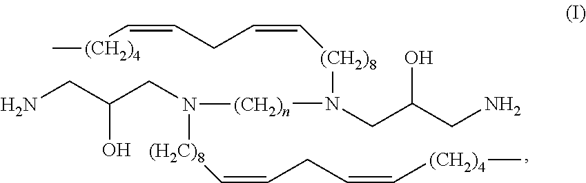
NCC(CN([(H2C)8]C=CCC=C[(CH2)4]C)[(CH2)n]N(CC(CN)O)[(CH2)8]C=CCC=C[(CH2)4]C)O
